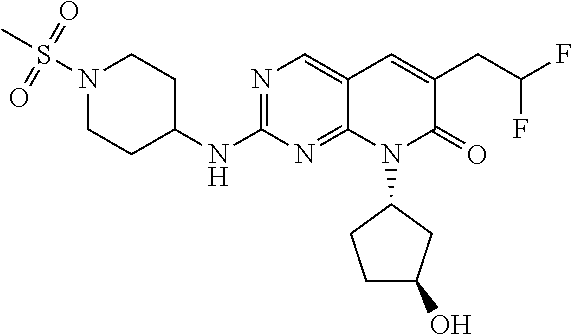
N1(S(C)(=O)=O)CCC(NC2=NC=C3C(=N2)N(C2CCC(O)C2)C(=O)C(CC(F)F)=C3)CC1
